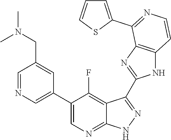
C1=NC=C(C2=CN=C3C(=C2F)C(C2=NC4=C(N2)C=CN=C4C2=CC=CS2)=N[N H]3)C=C1CN(C)C
